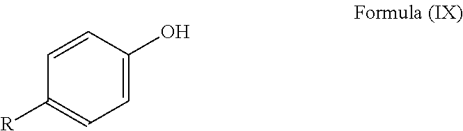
C1([R])=CC=C(O)C=C1
